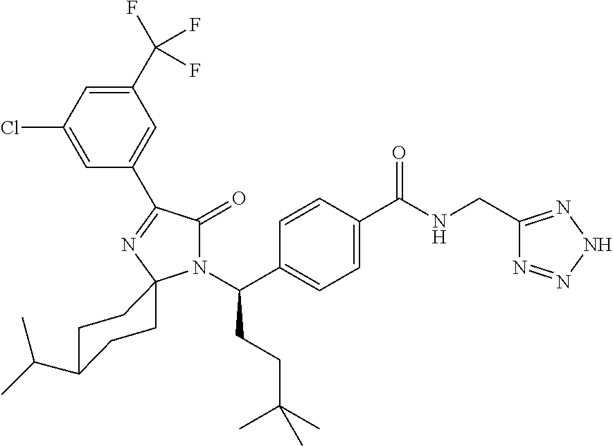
C1(C(F)(F)F)=CC(Cl)=CC(C2=NC3(N(C(C4=CC=C(C(NCC5=NNN=N5)=O)C=C4)CCC(C)(C)C)C2=O)CCC(C(C)C)CC3)=C1
